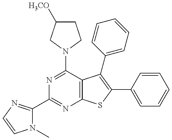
N1(C)C(C2=NC3=C(C(N4CC([H3CO])CC4)=N2)C(C2=CC=CC=C2)=C(C2=CC=CC=C2)S3)=NC=C1
